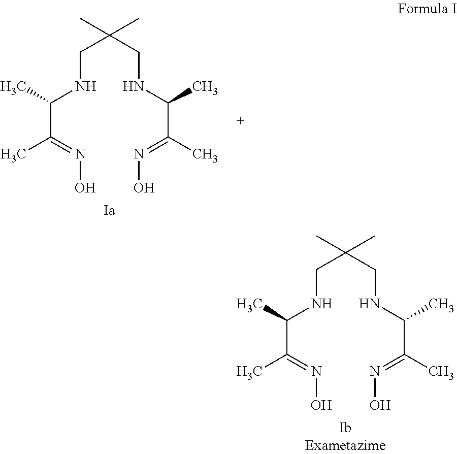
C(NC(C(=NO)C)C)C(CNC(C(C)=NO)C)(C)C.C(NC(C(=NO)C)C)C(CNC(C(C)=NO)C)(C)C
